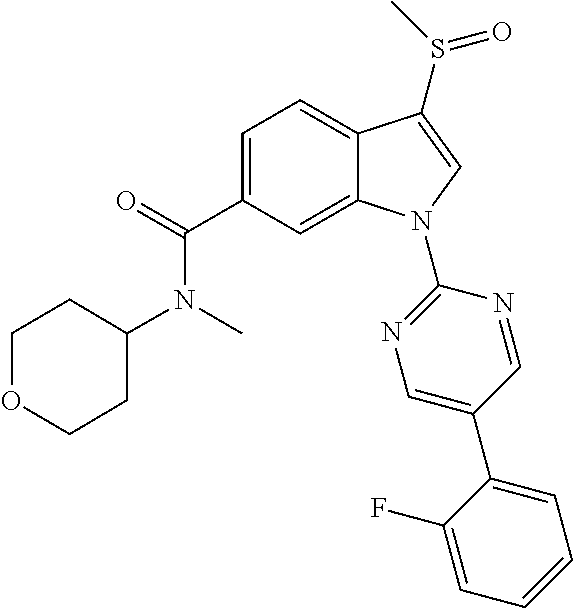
C1=C(C(=O)N(C2CCOCC2)C)C=C2C(=C1)C(S(=O)C)=CN2C1=NC=C(C2=CC=CC=C2F)C=N1
